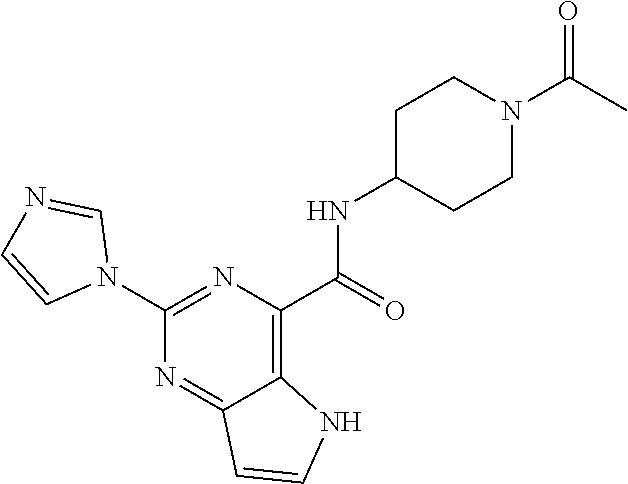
C1(NC(C2=C3C(=NC(N4C=NC=C4)=N2)C=CN3)=O)CCN(C(C)=O)CC1
